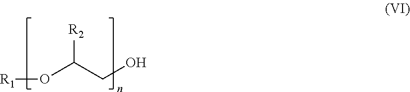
O(C(CO)[R2])[R1]
